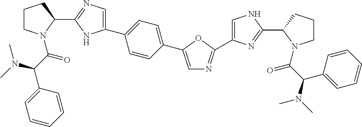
C1=C(C2=CC=C(C3=CN=C(C4CCCN4C(C(C4=CC=CC=C4)N(C)C)=O)N3)C=C2)OC(C2=CNC(C3N(C(C(N(C)C)C4=CC=CC=C4)=O)CCC3)=N2)=N1
